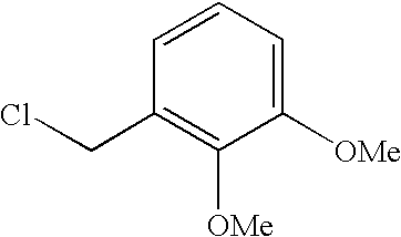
C1(CCl)=C([OMe])C([OMe])=CC=C1
